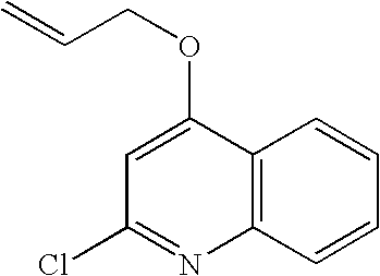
C1=C(OCC=C)C2=C(N=C1Cl)C=CC=C2
